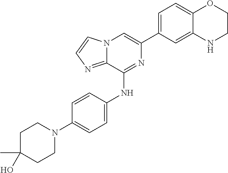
C1(C2=CC=C3C(=C2)NCCO3)=CN2C(=NC=C2)C(NC2=CC=C(N3CCC(C)(O)CC3)C=C2)=N1
